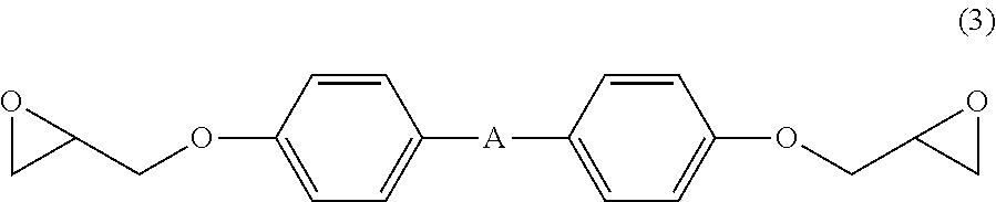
C1(OCC2OC2)=CC=C([A]C2=CC=C(OCC3OC3)C=C2)C=C1
